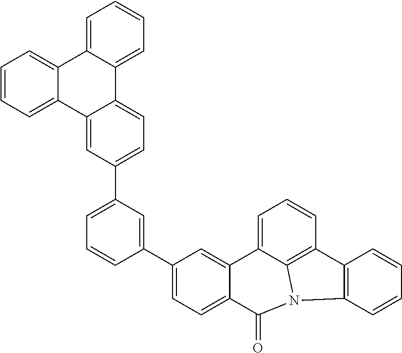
C1(C2=CC=C3C(=C2)C2=CC=CC4=C2N(C3=O)C2=C4C=CC=C2)=CC(C2=CC=C3C(=C2)C2=CC=CC=C2C2=CC=CC=C32)=CC=C1
